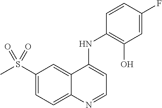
C1(S(C)(=O)=O)=CC=C2C(=C1)C(NC1=C(O)C=C(F)C=C1)=CC=N2
